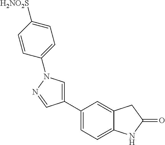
C1(C2=CN(C3=CC=C([H2NO2S])C=C3)N=C2)=CC=C2C(=C1)CC(=O)N2
